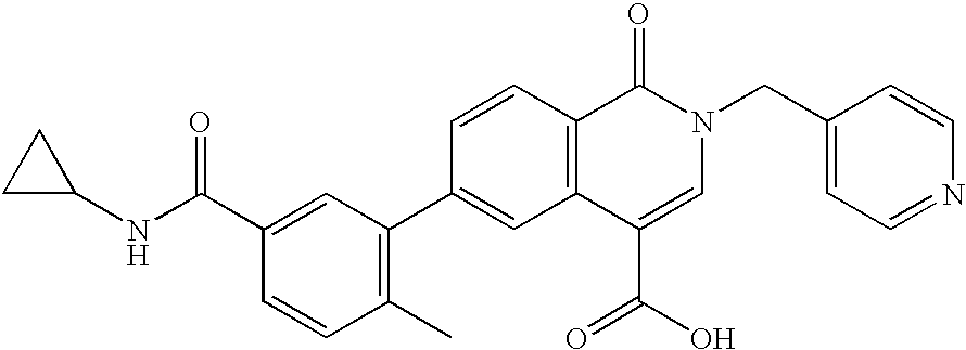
C1(CN2C(=O)C3=C(C(C(O)=O)=C2)C=C(C2=C(C)C=CC(C(NC4CC4)=O)=C2)C=C3)=CC=NC=C1
